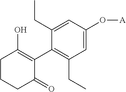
C1CCC(=O)C(C2=C(CC)C=C(O[A])C=C2CC)=C1O
